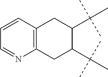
C1C2=C(CC(C(C)(C)C)C1C(C)(C)C)N=CC=C2
